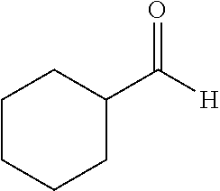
C1(C([H])=O)CCCCC1
